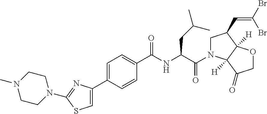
C1=C(C2=CC=C(C(NC(C(N3CC(C=C(Br)Br)C4([H])C3([H])C(=O)CO4)=O)CC(C)C)=O)C=C2)N=C(N2CCN(C)CC2)S1
